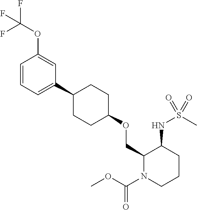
C1=CC=C(C2CCC(OCC3N(C(OC)=O)CCCC3NS(C)(=O)=O)CC2)C=C1OC(F)(F)F
